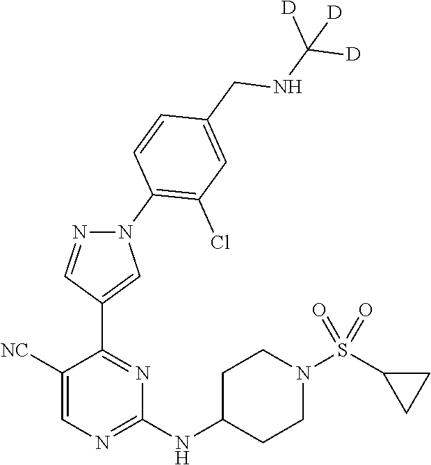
C1(NC2CCN(S(C3CC3)(=O)=O)CC2)=NC=C([NC])C(C2=CN(C3=C(Cl)C=C(CNC([D])([D])[D])C=C3)N=C2)=N1
